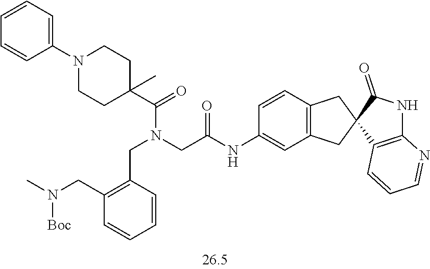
C1=CC(N2CCC(C(=O)N(CC(NC3=CC4=C(C=C3)CC3(C4)C4=C(NC3=O)N=CC=C4)=O)CC3=C(CN(C)[Boc])C=CC=C3)(C)CC2)=CC=C1
